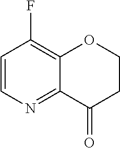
C1=CN=C2C(=C1F)OCCC2=O
